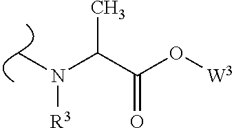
C(C(O[W3])=O)(N(C)[R3])C
